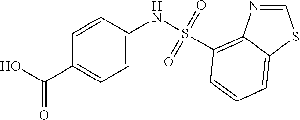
C1=CC(C(=O)O)=CC=C1NS(=O)(=O)C1=C2N=CSC2=CC=C1
